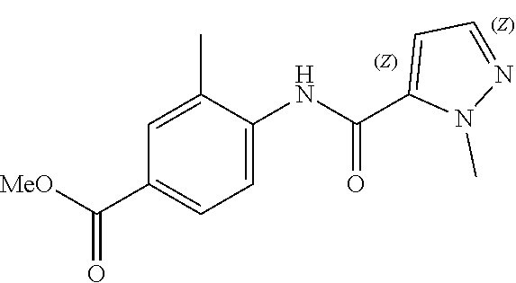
C(C1=CC=C(NC(C2=CC=NN2C)=O)C(C)=C1)([MeO])=O
